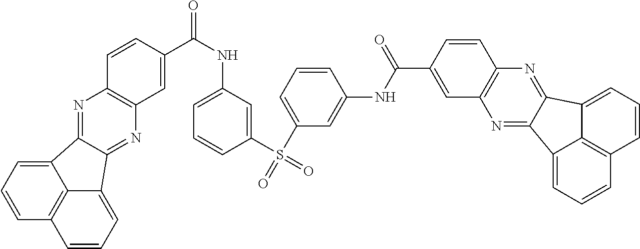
O=C(C1=CC2=C(C=C1)N=C1C3=CC=CC4=C3C(=CC=C4)C1=N2)NC1=CC=CC(S(=O)(C2=CC=CC(NC(C3=CC4=C(C=C3)N=C3C5=CC=CC6=C5C(=CC=C6)C3=N4)=O)=C2)=O)=C1
